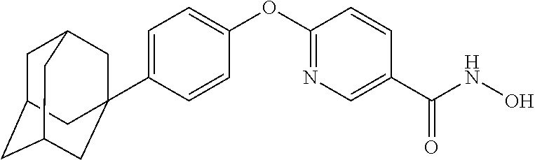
C1=C(C23CC4CC(CC(C2)C4)C3)C=CC(OC2=NC=C(C(NO)=O)C=C2)=C1
